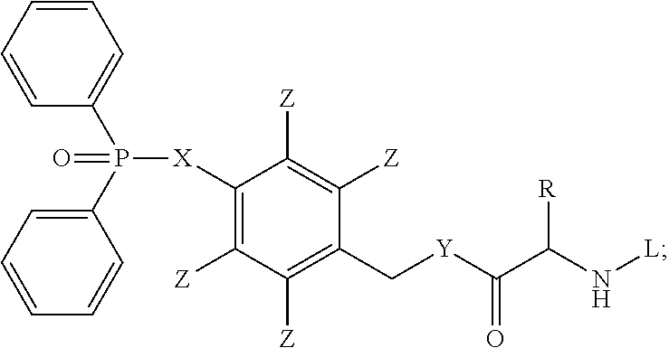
[R]C(N[L])C([Y]CC1=C([Z])C([Z])=C([X]P(=O)(C2=CC=CC=C2)C2=CC=CC=C2)C([Z])=C1[Z])=O
